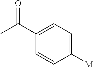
C1(C(C)=O)=CC=C([M])C=C1
